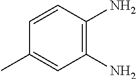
C1(N)=C(N)C=CC(C)=C1
